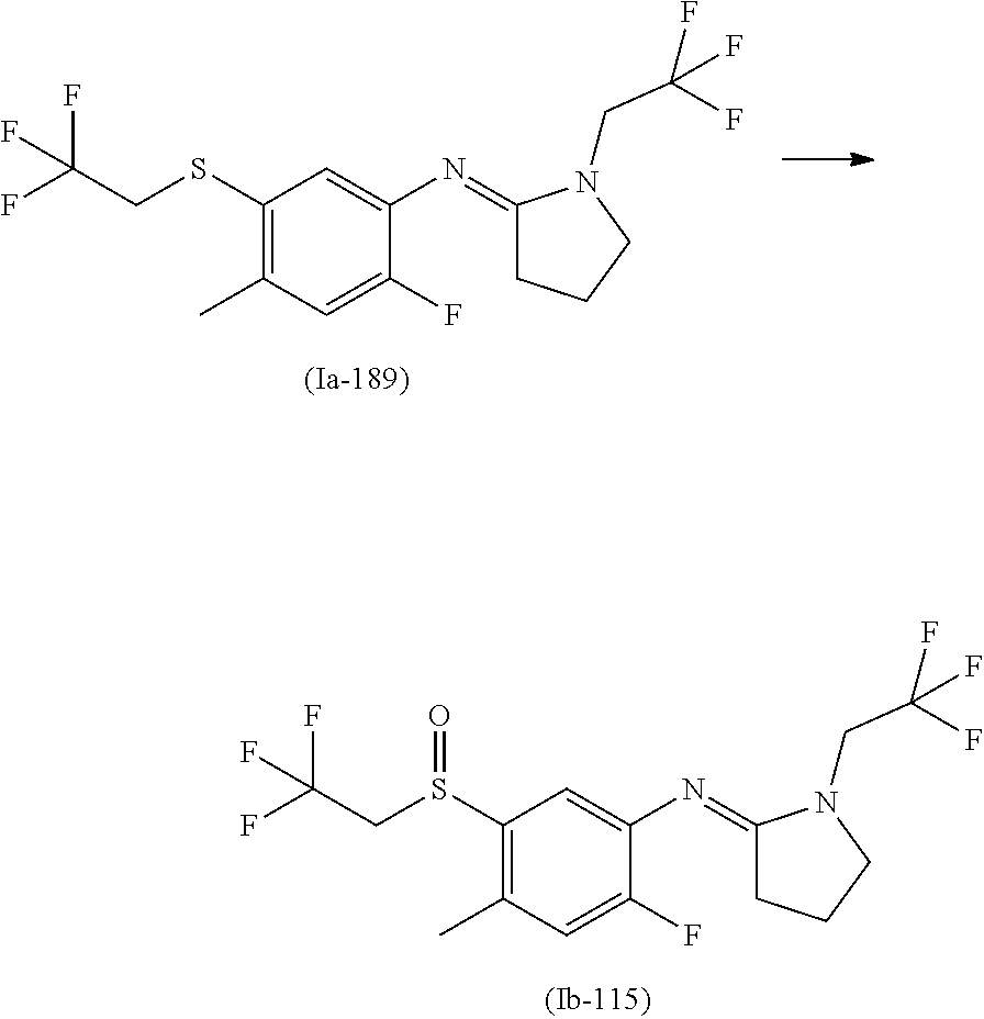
C(C(F)(F)F)SC1=C(C)C=C(F)C(N=C2CCCN2CC(F)(F)F)=C1.C(C(F)(F)F)S(C1=C(C)C=C(F)C(N=C2CCCN2CC(F)(F)F)=C1)=O
